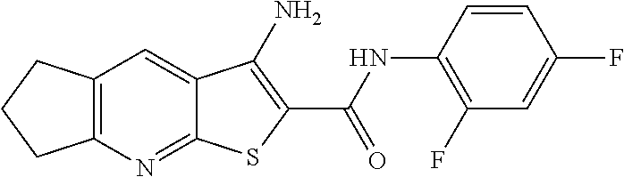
C12=C(N=C3C(=C1)C(N)=C(C(NC1=C(F)C=C(F)C=C1)=O)S3)CCC2
